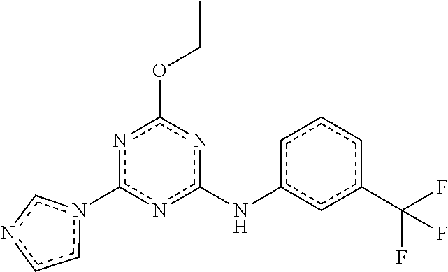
c1c(C(F)(F)F)cc(Nc2nc(OCC)nc(-n3ccnc3)n2)cc1
